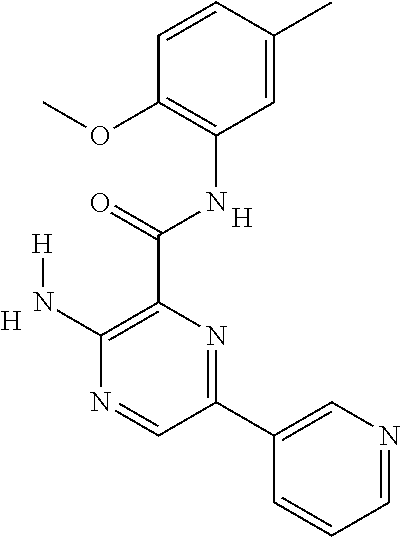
C1(N[H])=C(C(NC2=C(OC)C=CC(C)=C2)=O)N=C(C2=CN=CC=C2)C=N1.[H].[H]
